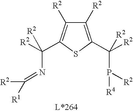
C1([R2])=C(C([R2])(P([R2])[R4])[R2])SC(C([R2])(N=C([R2])[R1])[R2])=C1[R2]
